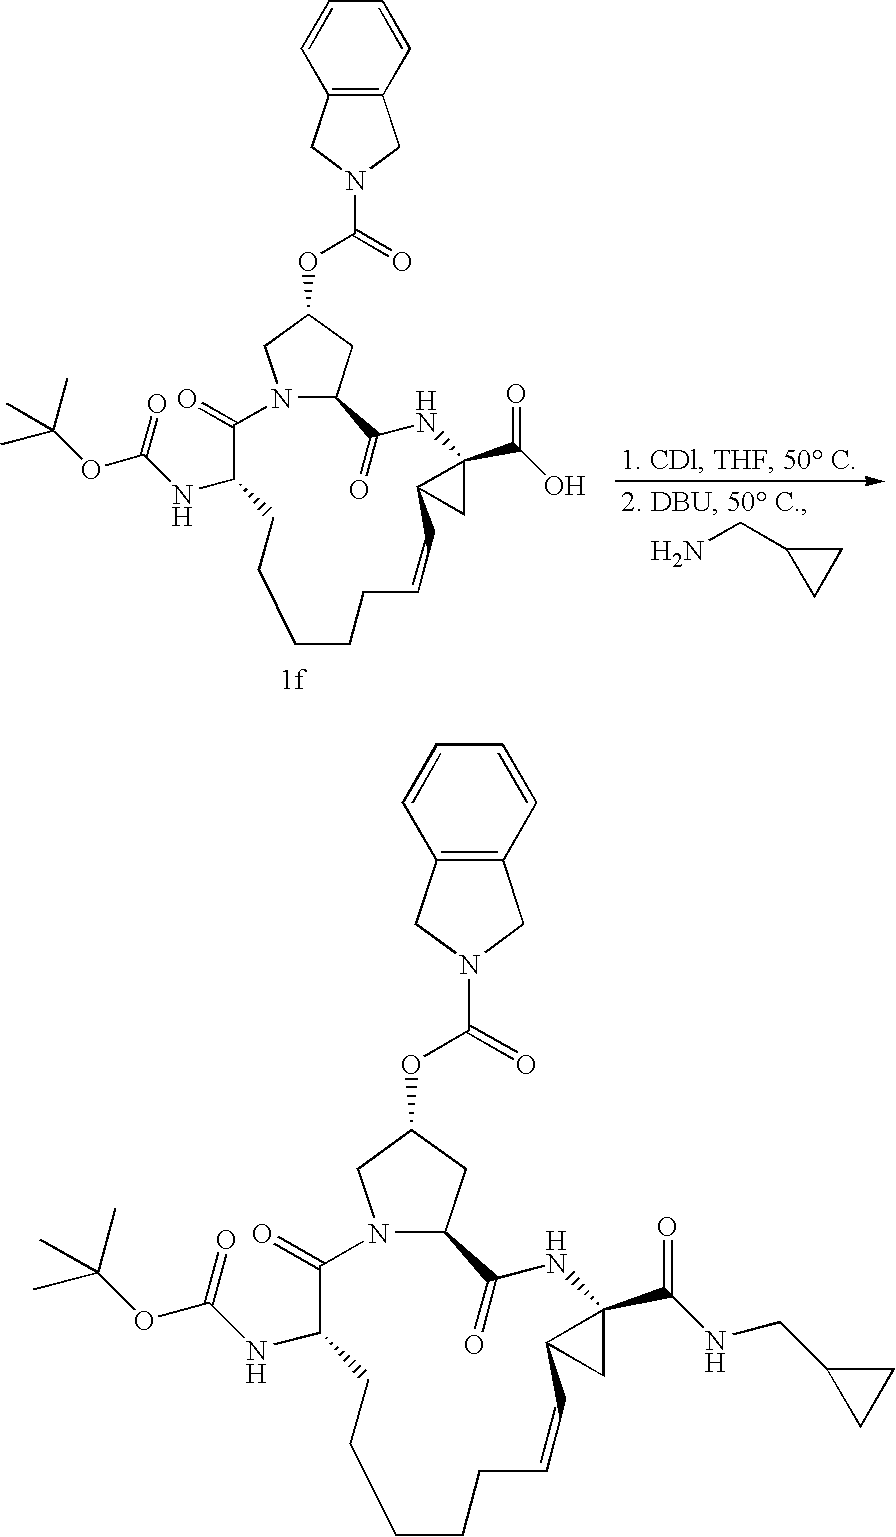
NCC1CC1.N12C(CC(OC(=O)N3CC4=C(C3)C=CC=C4)C1)C(=O)NC1(C(O)=O)C(C1)C=CCCCCCC(NC(OC(C)(C)C)=O)C2=O.N12C(CC(OC(=O)N3CC4=C(C3)C=CC=C4)C1)C(=O)NC1(C(NCC3CC3)=O)C(C1)C=CCCCCCC(NC(OC(C)(C)C)=O)C2=O
